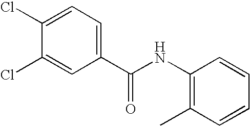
C1(NC(C2=CC=C(Cl)C(Cl)=C2)=O)=C(C)C=CC=C1
